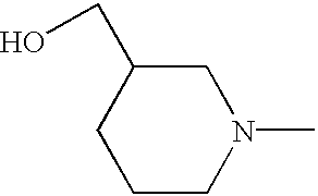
C1CN(C)CC(CO)C1
